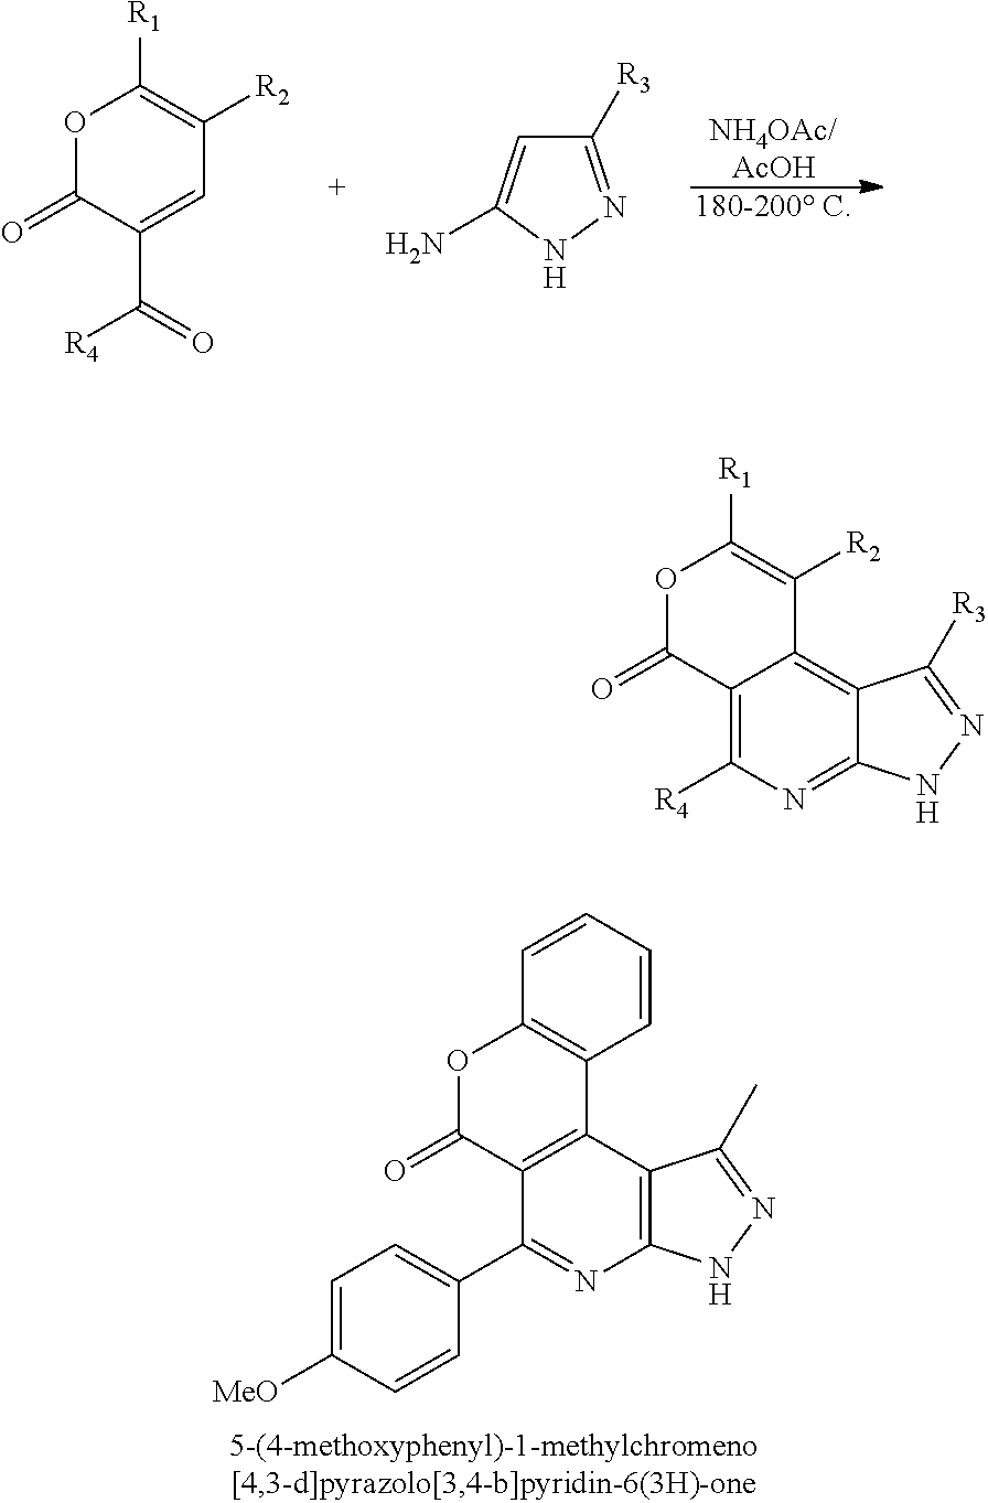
[NH4OAc/AcOH].[180-200 C].O1C(=O)C(C([R4])=O)=CC([R2])=C1[R1].C1([R3])=NNC(N)=C1.O1C(=O)C2=C(C3=C1C=CC=C3)C1=C(N=C2C2=CC=C([MeO])C=C2)NN=C1C.O1C(=O)C2=C([R4])N=C3C(=C2C([R2])=C1[R1])C([R3])=NN3
